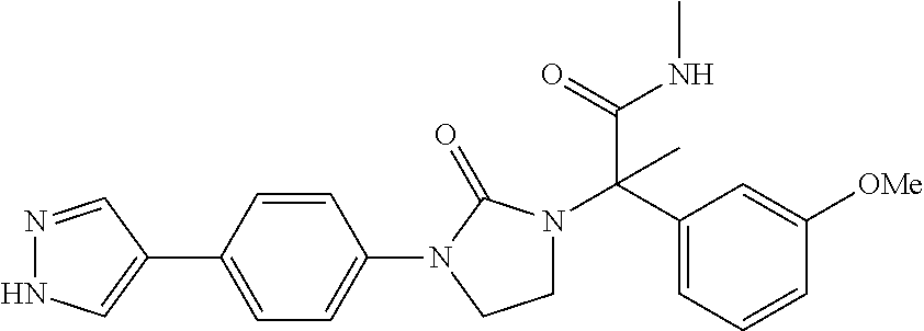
C1=CC(N2CCN(C(C3=CC=CC([OMe])=C3)(C(NC)=O)C)C2=O)=CC=C1C1=CNN=C1
